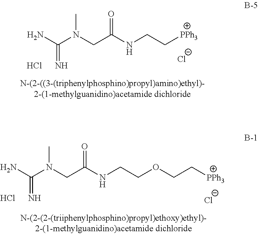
NC(N(CC(NCC[PPh3])=O)C)=N.[Cl-].Cl.NC(N(CC(NCCOCC[PPh3])=O)C)=N.Cl.[Cl-]
